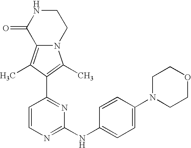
N12C(=C(C)C(C3=NC(NC4=CC=C(N5CCOCC5)C=C4)=NC=C3)=C1C)C(=O)NCC2
